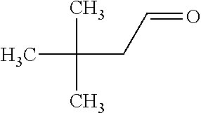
CC(C)(C)CC=O
